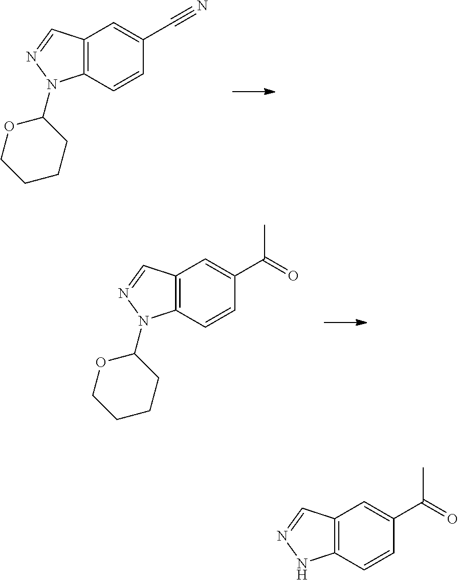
C12=C(C=CC(C#N)=C1)N(C1OCCCC1)N=C2.C12=C(C=CC(C(=O)C)=C1)N(C1OCCCC1)N=C2.C12=C(C=CC(C(=O)C)=C1)NN=C2
